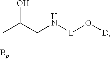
C(C(CN[L]O[D])O)[Bp]
